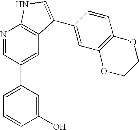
N1=CC(C2=CC=CC(O)=C2)=CC2=C1NC=C2C1=CC2=C(C=C1)OCCO2
